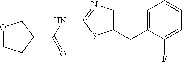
C1=C(CC2=CN=C(NC(=O)C3COCC3)S2)C(F)=CC=C1
